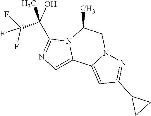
C1(C(C)(O)C(F)(F)F)=NC=C2N1C(C)CN1C2=CC(C2CC2)=N1
